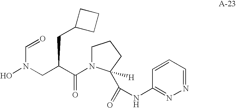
C(C(CN(O)C=O)CC1CCC1)(=O)N1CCCC1(C(=O)NC1=NN=CC=C1)[H]
